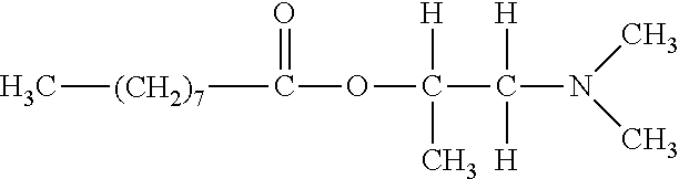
C[(CH2)7]C(OC(C(N(C)C)([H])[H])([H])C)=O
